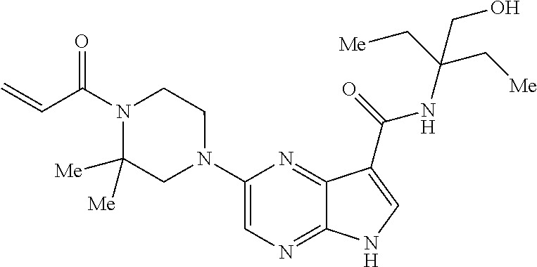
C1(N2CCN(C(C=C)=O)C([Me])([Me])C2)=CN=C2C(=N1)C(C(=O)NC(C[Me])(C[Me])CO)=CN2
